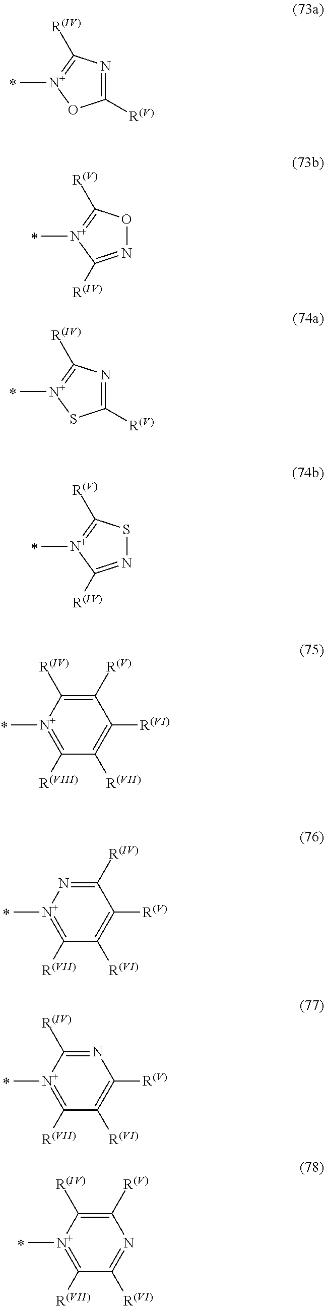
C1([R(V)])=NC([R(IV)])=[N+](C)O1.N1=C([R(IV)])[N+](C)=C([R(V)])O1.C1([R(V)])=NC([R(IV)])=[N+](C)S1.N1=C([R(IV)])[N+](C)=C([R(V)])S1.C1([R(V)])=C([R(IV)])[N+](C)=C([R(VIII)])C([R(VII)])=C1[R(VI)].C1([R(IV)])=N[N+](C)=C([R(VII)])C([R(VI)])=C1[R(V)].N1=C([R(IV)])[N+](C)=C([R(VII)])C([R(VI)])=C1[R(V)].C1([R(V)])=C([R(IV)])[N+](C)=C([R(VII)])C([R(VI)])=N1
